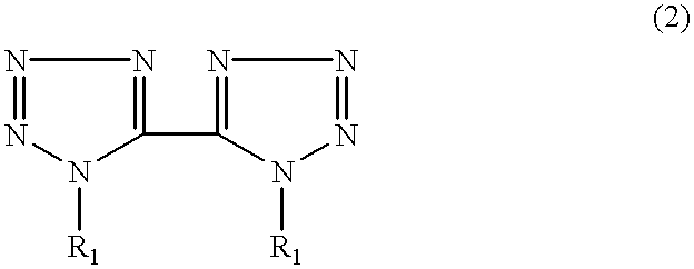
N1=NN=C(C2=NN=NN2[R1])N1[R1]
